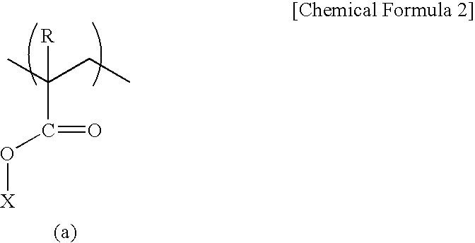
CC(CC)([R])C(=O)O[X]
